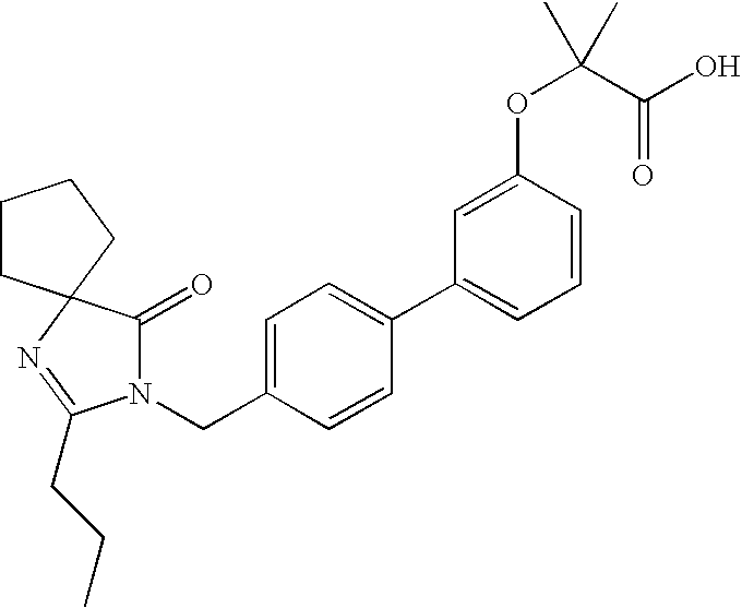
C1=C(CN2C(=O)C3(N=C2CCC)CCCC3)C=CC(C2=CC=CC(OC(C(=O)O)(C)C)=C2)=C1
